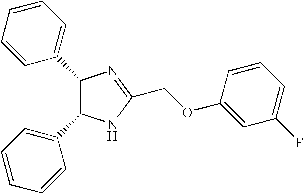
C1(C2=CC=CC=C2)N=C(COC2=CC(F)=CC=C2)NC1C1=CC=CC=C1
